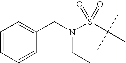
C1=CC=CC(CN(S(C(C)(C)C)(=O)=O)CC)=C1
